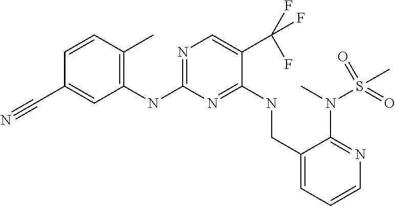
N(C1=NC=C(C(F)(F)F)C(NCC2=CC=CN=C2N(S(=O)(C)=O)C)=N1)C1=C(C)C=CC(C#N)=C1
